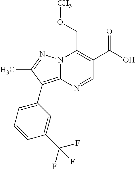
N12C(=C(C3=CC=CC(C(F)(F)F)=C3)C(C)=N1)N=CC(C(O)=O)=C2COC
